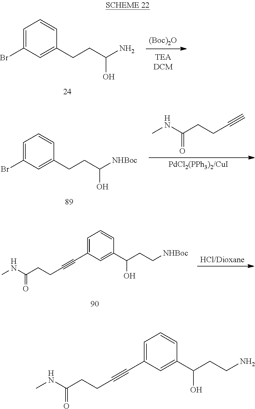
[PdCl2(PPh3)2/CuI].CNC(CCC#C)=O.C1=C(Br)C=C(CCC([NHBoc])O)C=C1.[HCl/Dioxane].C1=C(C#CCCC(NC)=O)C=C(C(CC[NHBoc])O)C=C1.[(Boc)2O].C1=C(Br)C=C(CCC(N)O)C=C1.C1=C(C#CCCC(NC)=O)C=C(C(CCN)O)C=C1
